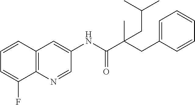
C12=C(C=CC=C1F)C=C(NC(=O)C(C)(CC1=CC=CC=C1)CC(C)C)C=N2
